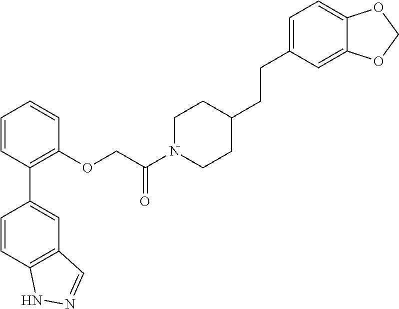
C1=CC(C2=CC3=C(C=C2)NN=C3)=C(OCC(N2CCC(CCC3=CC=C4C(=C3)OCO4)CC2)=O)C=C1
